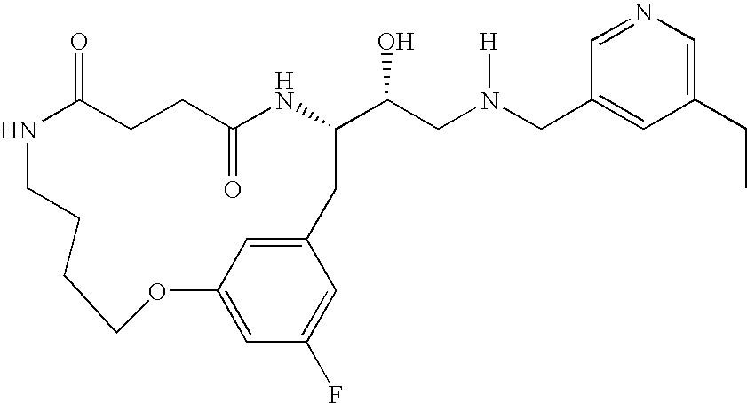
N1C(=O)CCC(=O)NC(C(CN(CC2=CC(CC)=CN=C2)[H])O)CC2=CC(=CC(F)=C2)OCCCC1
